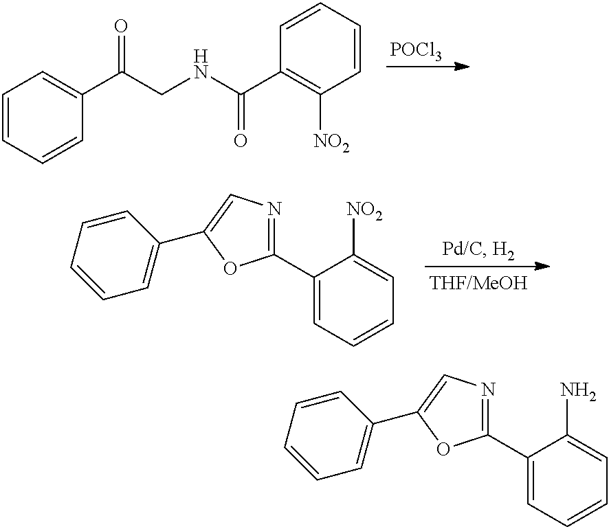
C1(C2=NC=C(C3=CC=CC=C3)O2)=CC=CC=C1N.C1=CC=CC(C(CNC(=O)C2=C([NO2])C=CC=C2)=O)=C1.[POCl3].C1(C2=NC=C(C3=CC=CC=C3)O2)=CC=CC=C1[NO2]
